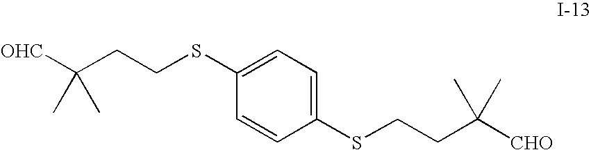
[OHC]C(CCSC1=CC=C(SCCC([CHO])(C)C)C=C1)(C)C
